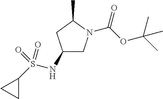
C1(NS(C2CC2)(=O)=O)CN(C(OC(C)(C)C)=O)C(C)C1
